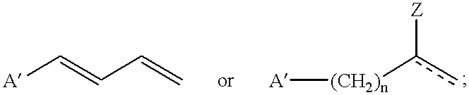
[A]C=CC=C.[A][(CH2)n]c(c)[Z]
